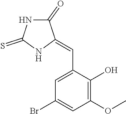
C1(OC)=C(O)C(C=C2C(=O)NC(=S)N2)=CC(Br)=C1
